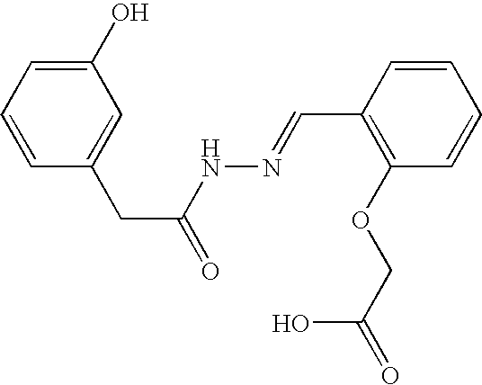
C1(O)=CC=CC(CC(=O)NN=CC2=C(OCC(=O)O)C=CC=C2)=C1
